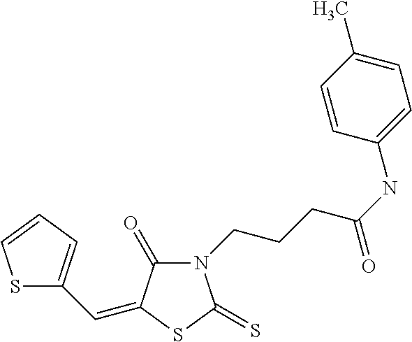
S1C(C=C2C(=O)N(CCCC(NC3=CC=C(C)C=C3)=O)C(=S)S2)=CC=C1
